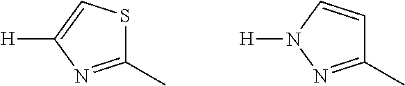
C1(C)=NN([H])C=C1.C1(C)=NC([H])=CS1
